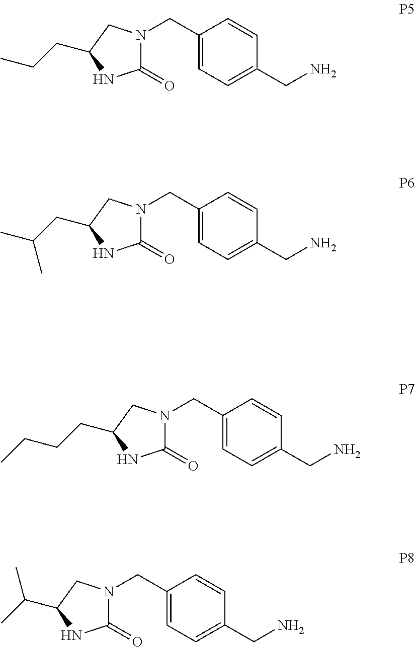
C1(CN2C(=O)NC(CCC)C2)=CC=C(CN)C=C1.C1(CN2C(=O)NC(CC(C)C)C2)=CC=C(CN)C=C1.C1(CN2C(=O)NC(CCCC)C2)=CC=C(CN)C=C1.C1(CN2C(=O)NC(C(C)C)C2)=CC=C(CN)C=C1
